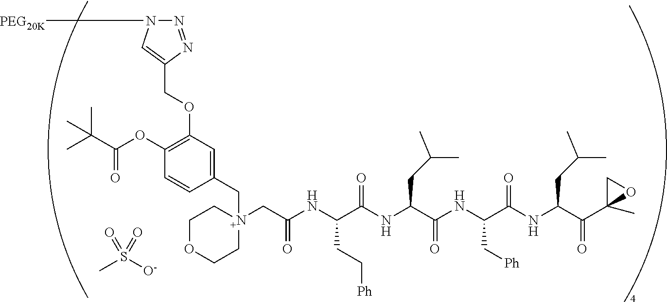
N1([PEG20K])N=NC(COC2=C(OC(C(C)(C)C)=O)C=CC(C[N+]3(CC(NC(C(NC(C(NC(C(NC(C(C4(C)OC4)=O)CC(C)C)=O)C[Ph])=O)CC(C)C)=O)CC[Ph])=O)CCOCC3)=C2)=C1.CS([O-])(=O)=O
